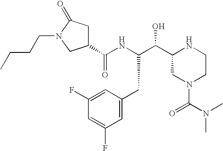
C1=C(F)C=C(F)C=C1CC(C(O)C1NCCN(C(N(C)C)=O)C1)NC(=O)C1CC(=O)N(CCCC)C1
